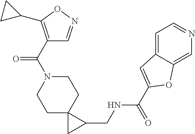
C1C2(CCN(C(=O)C3=C(C4CC4)ON=C3)C1)CC2CNC(=O)C1=CC2=CC=NC=C2O1
